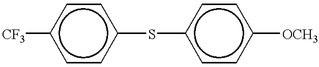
[CF3]c1ccc(Sc2ccc([OCH3])cc2)cc1
